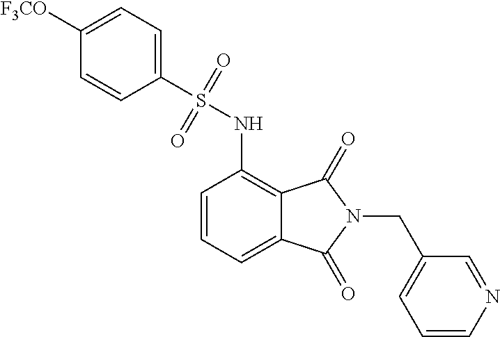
C1=CC=C2C(=C1NS(C1=CC=C([F3CO])C=C1)(=O)=O)C(=O)N(CC1=CC=CN=C1)C2=O
